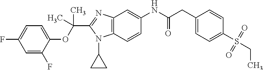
C12=C(C=C(NC(CC3=CC=C(S(CC)(=O)=O)C=C3)=O)C=C1)N=C(C(OC1=CC=C(F)C=C1F)(C)C)N2C1CC1
